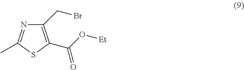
C1(CBr)=C(C(O[Et])=O)SC(C)=N1
